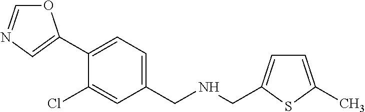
O1C=NC=C1C1=CC=C(CNCC2=CC=C(C)S2)C=C1Cl
